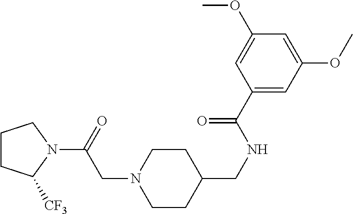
C1CC(CNC(C2=CC(OC)=CC(OC)=C2)=O)CCN1CC(N1CCCC1[CF3])=O
